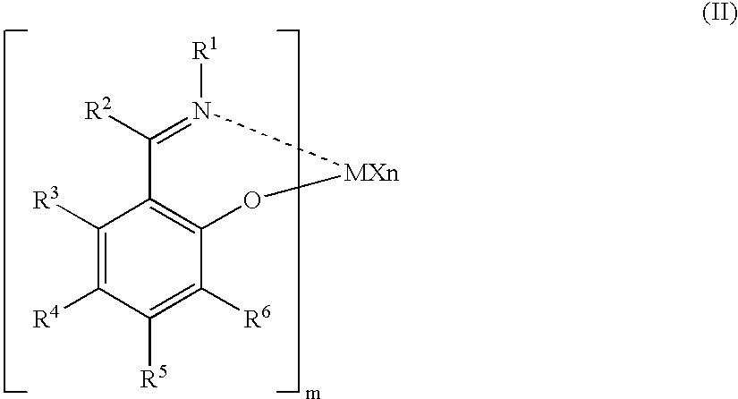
C1([R3])=C([R4])C([R5])=C([R6])C2=C1C([R2])=N([R1])[MXn]O2
